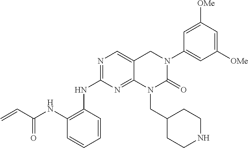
C1(NC(=O)C=C)=C(NC2=NC=C3C(=N2)N(CC2CCNCC2)C(=O)N(C2=CC([OMe])=CC([OMe])=C2)C3)C=CC=C1
